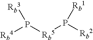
[Rb4]P([Rb5]P([Rb2])[Rb1])[Rb3]
